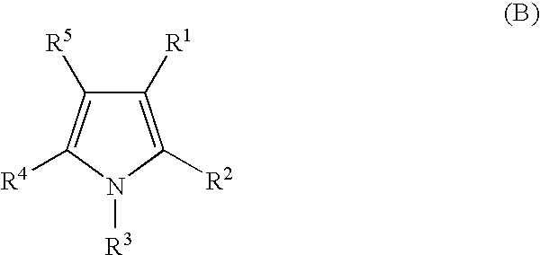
C1([R1])=C([R2])N([R3])C([R4])=C1[R5]
